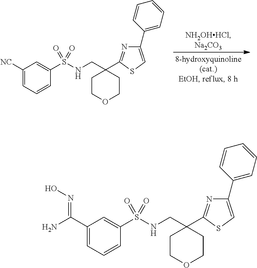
N(CC1(C2=NC(C3=CC=CC=C3)=CS2)CCOCC1)S(C1=CC([NC])=CC=C1)(=O)=O.N(CC1(C2=NC(C3=CC=CC=C3)=CS2)CCOCC1)S(C1=CC(C(=NO)N)=CC=C1)(=O)=O
